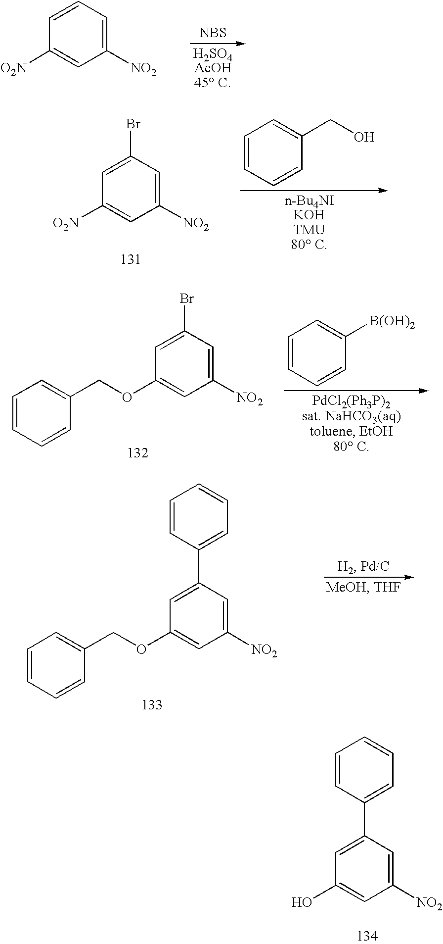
[NBS].C1([NO2])=CC=CC([O2N])=C1.C1([NO2])=CC(Br)=CC([O2N])=C1.C1=CC(CO)=CC=C1.C1([NO2])=CC(Br)=CC(OCC2=CC=CC=C2)=C1.C1=CC([B(OH)2])=CC=C1.C1([NO2])=CC(C2=CC=CC=C2)=CC(OCC2=CC=CC=C2)=C1.C1([NO2])=CC(C2=CC=CC=C2)=CC(O)=C1
